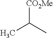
CC(C)[CO2Me]
